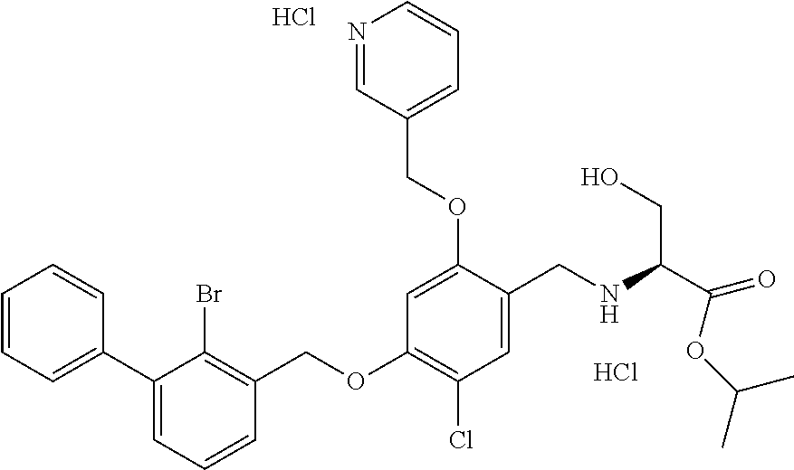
C1=CC=CC(C2=CC=CC(COC3=C(Cl)C=C(CNC(CO)C(=O)OC(C)C)C(OCC4=CC=CN=C4)=C3)=C2Br)=C1.Cl.Cl
